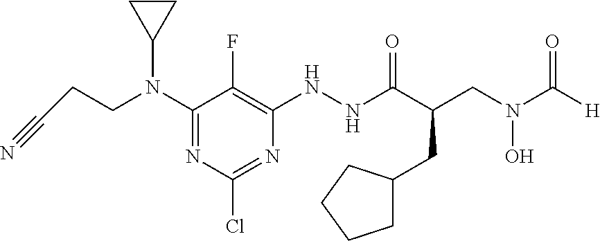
C(N(C1=NC(Cl)=NC(NNC(C(CC2CCCC2)CN(O)C(=O)[H])=O)=C1F)C1CC1)CC#N
